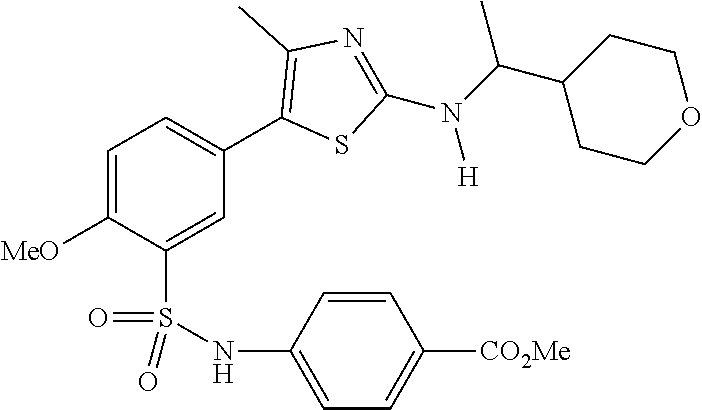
C1=C([MeO])C(S(NC2=CC=C([CO2Me])C=C2)(=O)=O)=CC(C2=C(C)N=C(N(C(C3CCOCC3)C)[H])S2)=C1
